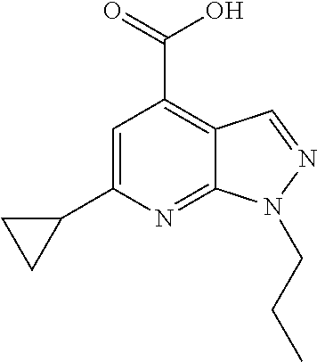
C1=C(C2CC2)N=C2C(=C1C(=O)O)C=NN2CCC
